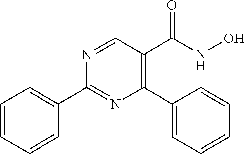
C1=CC=CC(C2=NC(C3=CC=CC=C3)=C(C(NO)=O)C=N2)=C1
